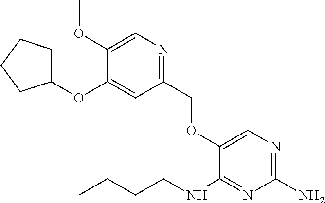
C1(COC2=CN=C(N)N=C2NCCCC)=NC=C(OC)C(OC2CCCC2)=C1
